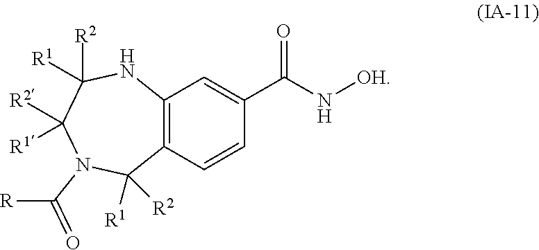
C12=C(C=CC(C(N[OH])=O)=C1)C([R1])([R2])N(C([R])=O)C([R2])([R1])C([R2])([R1])N2
